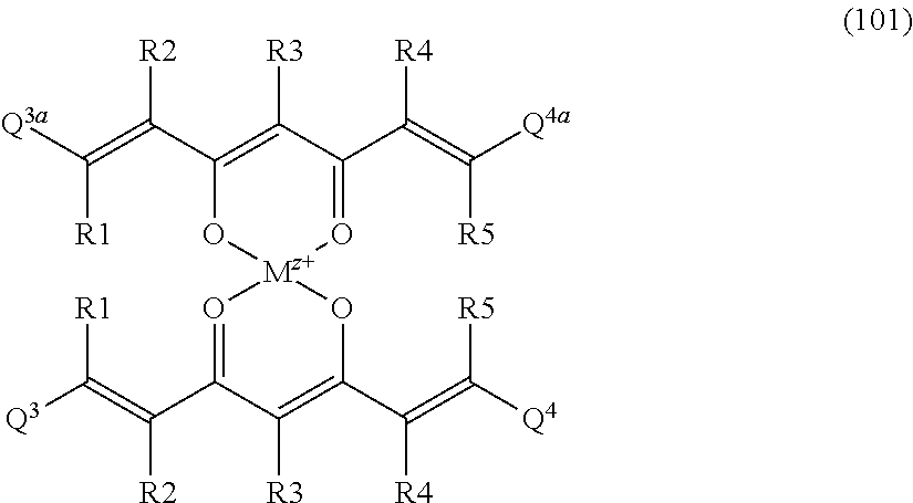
[Q3]C(=C(C1=O[Mz+]2(OC(C(=C([Q4])[R5])[R4])=C1[R3])O=C(C(=C([Q4a])[R5])[R4])C([R3])=C(C(=C([Q3a])[R1])[R2])O2)[R2])[R1]
